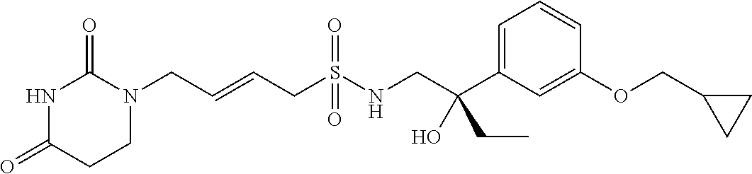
C(=CCS(NCC(C1=CC=CC(OCC2CC2)=C1)(CC)O)(=O)=O)CN1C(=O)NC(=O)CC1
